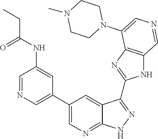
C1=NC=C(C2=CN=C3C(=C2)C(C2=NC4=C(N2)C=NC=C4N2CCN(C)CC2)=NN3)C=C1NC(=O)CC
